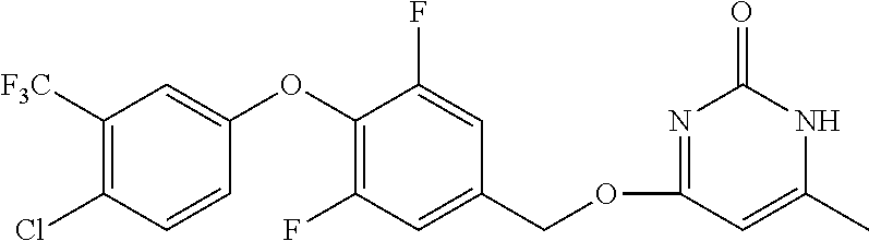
C1([F3C])=C(Cl)C=CC(OC2=C(F)C=C(COC3=NC(=O)NC(C)=C3)C=C2F)=C1
